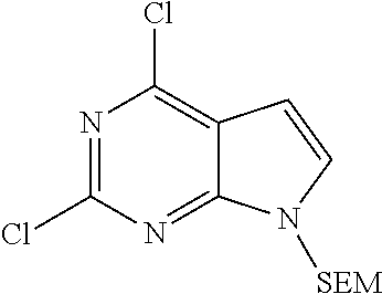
ClC1=NC(Cl)=C2C(=N1)N([SEM])C=C2
